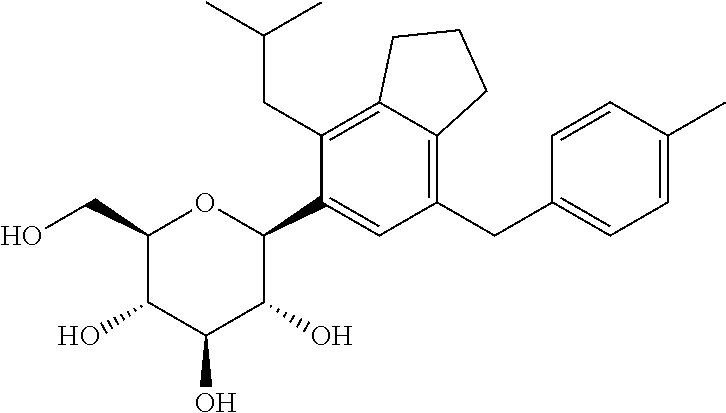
C1(CC2=CC=C(C)C=C2)=C2C(=C(CC(C)C)C(C3OC(CO)C(O)C(O)C3O)=C1)CCC2
